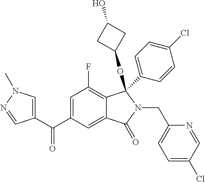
C1=C(C(=O)C2=CN(C)N=C2)C=C2C(=C1F)C(C1=CC=C(Cl)C=C1)(OC1CC(O)C1)N(CC1=CC=C(Cl)C=N1)C2=O
